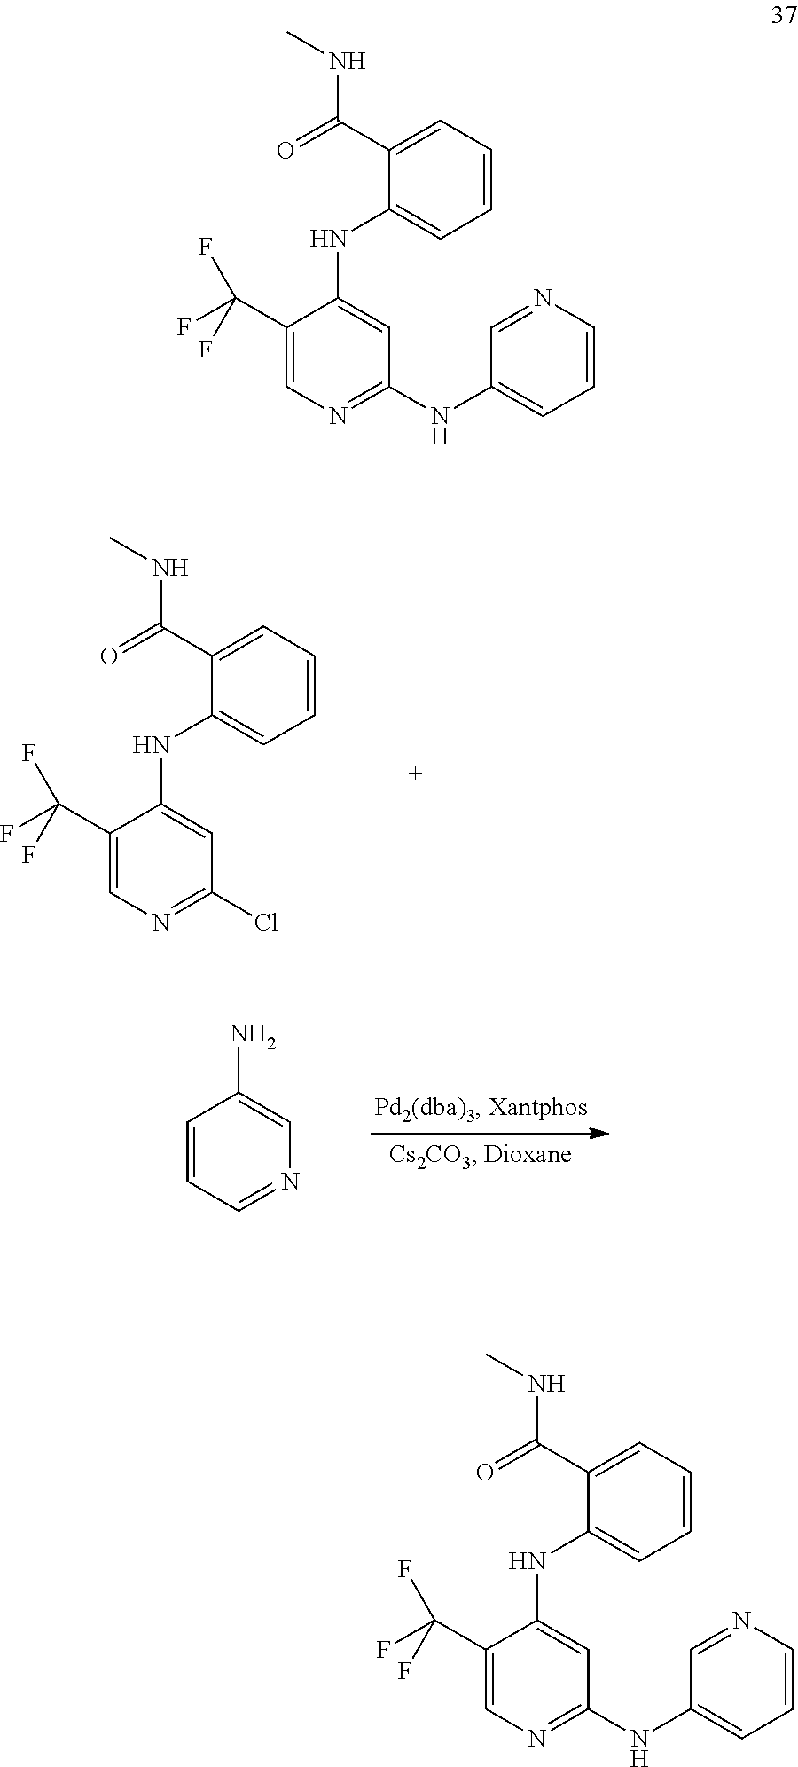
C1=CC=C(C(=O)NC)C(NC2=CC(Cl)=NC=C2C(F)(F)F)=C1.C1=CC=NC=C1N.C1=CC=C(C(=O)NC)C(NC2=CC(NC3=CC=CN=C3)=NC=C2C(F)(F)F)=C1.C1=CC=C(C(=O)NC)C(NC2=CC(NC3=CC=CN=C3)=NC=C2C(F)(F)F)=C1
